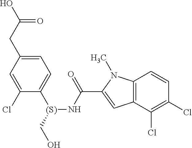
C1=C(CC(O)=O)C=C(Cl)C([(S)](CO)NC(C2=CC3=C(N2C)C=CC(Cl)=C3Cl)=O)=C1
